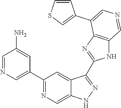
C1(C2=CN=CC(N)=C2)=NC=C2C(=C1)C(C1=NC3=C(N1)C=NC=C3C1=CSC=C1)=NN2
